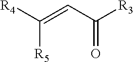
[R4]C(=CC([R3])=O)[R5]
